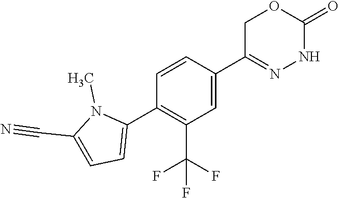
C1(C(F)(F)F)=C(C2=CC=C(C#N)N2C)C=CC(C2=NNC(=O)OC2)=C1
